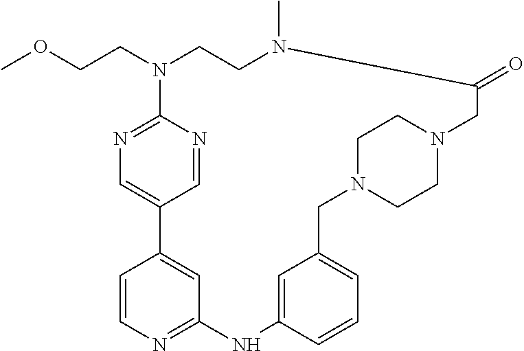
N1(CCOC)C2=NC=C(C=N2)C2=CC(=NC=C2)NC2=CC(=CC=C2)CN2CCN(CC2)CC(=O)N(C)CC1
